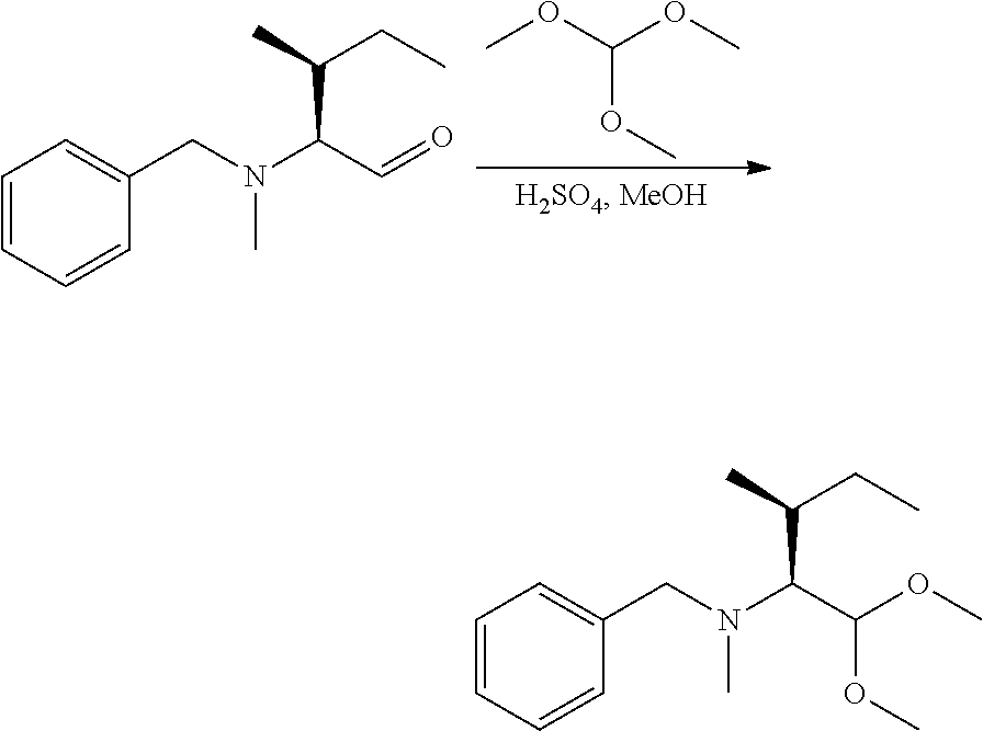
CC(CC)C(C=O)N(CC1=CC=CC=C1)C.COC(OC)OC.CC(CC)C(C(OC)OC)N(CC1=CC=CC=C1)C
